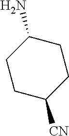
C1CC([CN])CCC1N
